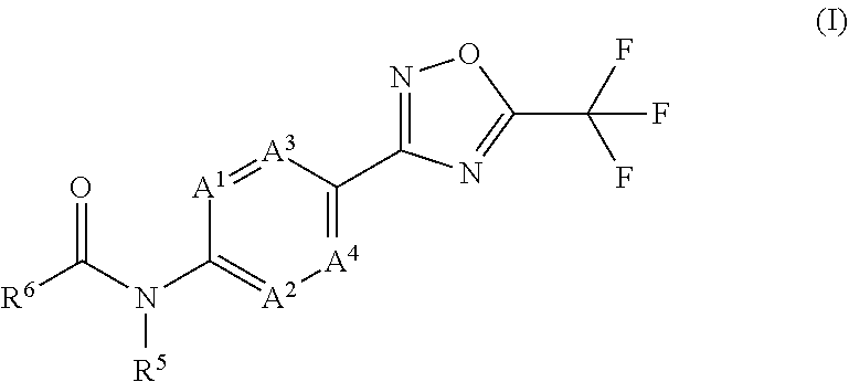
[A1]1=[A3]C(C2=NOC(C(F)(F)F)=N2)=[A4][A2]=C1N(C([R6])=O)[R5]
